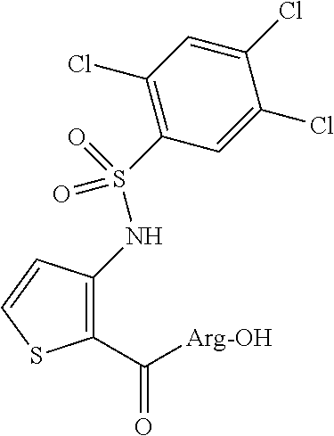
C1(C([Arg-OH])=O)=C(NS(C2=C(Cl)C=C(Cl)C(Cl)=C2)(=O)=O)C=CS1
